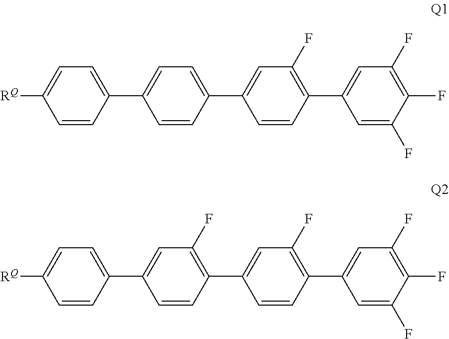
C1=CC(C2=CC(F)=C(C3=CC(F)=C(F)C(F)=C3)C=C2)=C(F)C=C1C1=CC=C([RQ])C=C1.C1=CC(C2=CC(F)=C(C3=CC(F)=C(F)C(F)=C3)C=C2)=CC=C1C1=CC=C([RQ])C=C1
